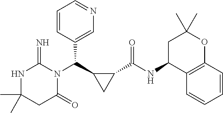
CC1(C)NC(=N)N(C(C2CC2C(NC2C3=C(OC(C)(C)C2)C=CC=C3)=O)C2=CN=CC=C2)C(=O)C1
